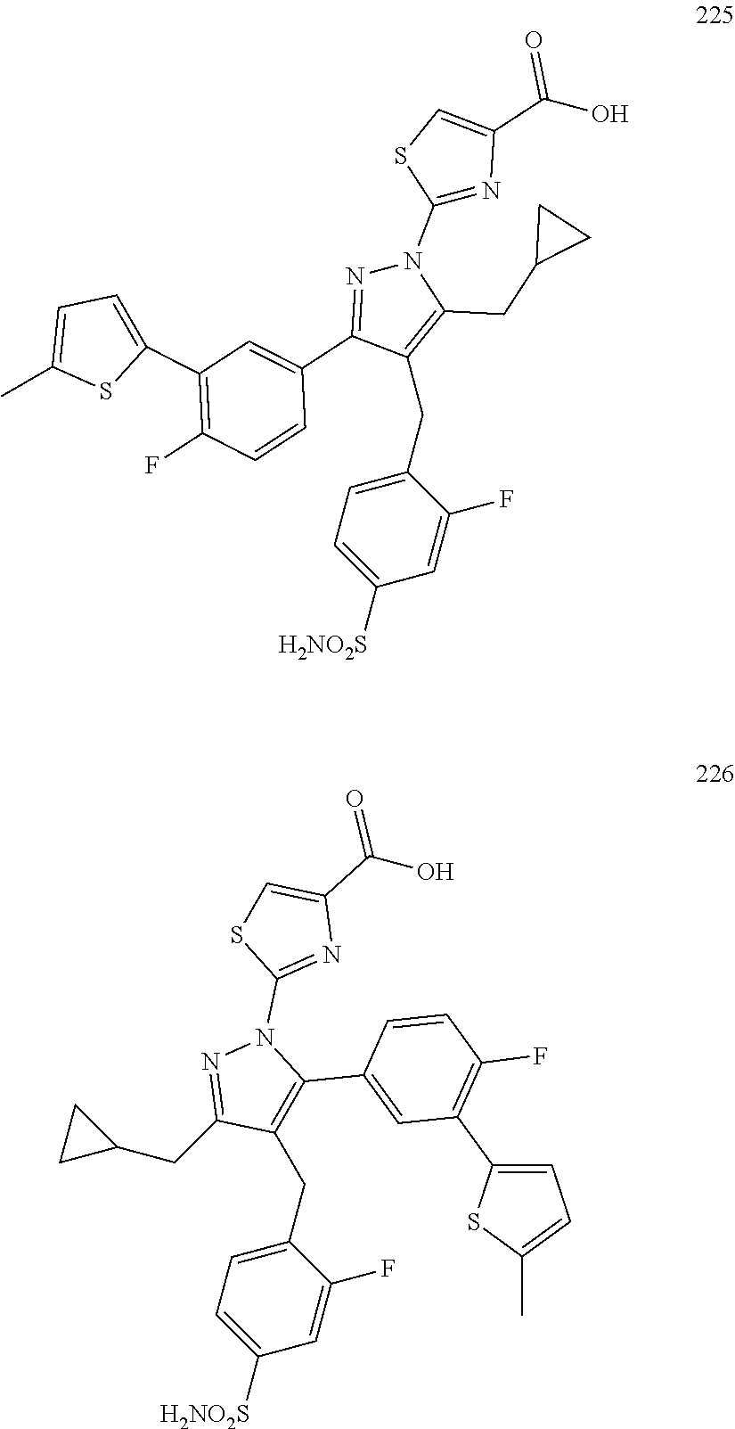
C1(CC2=CC=C([H2NO2S])C=C2F)=C(CC2CC2)N(C2=NC(C(O)=O)=CS2)N=C1C1=CC(C2=CC=C(C)S2)=C(F)C=C1.C(C1=CC=C([H2NO2S])C=C1F)C1=C(C2=CC(C3=CC=C(C)S3)=C(F)C=C2)N(C2=NC(C(O)=O)=CS2)N=C1CC1CC1
